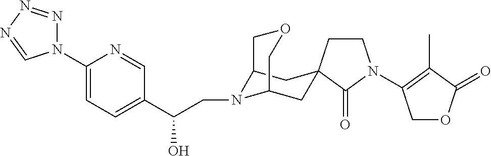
N1(C2=CC=C(C(CN3C4CC5(CC3COC4)CCN(C3=C(C)C(=O)OC3)C5=O)O)C=N2)N=NN=C1
